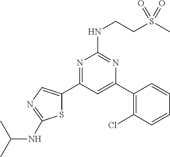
N1=C(C2=CN=C(NC(C)C)S2)C=C(C2=C(Cl)C=CC=C2)N=C1NCCS(C)(=O)=O
